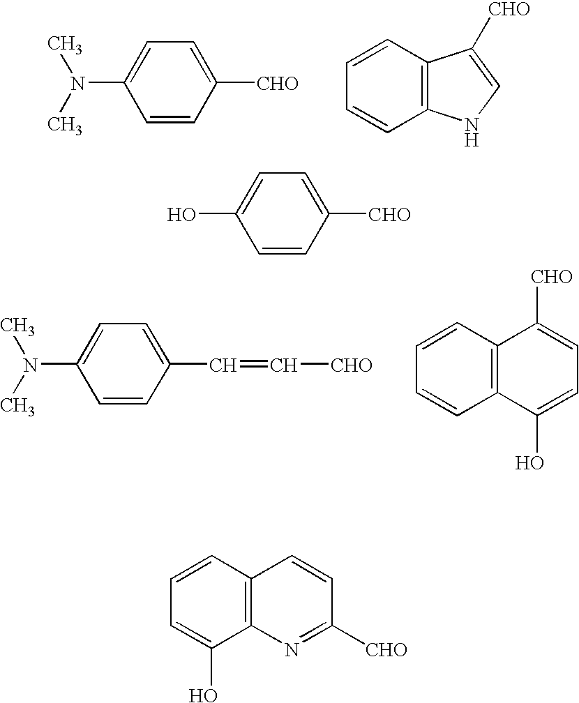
C1([CHO])=CC=C(N(C)C)C=C1.C12=C(C=CC=C1)C([CHO])=CN2.C1(C=C[CHO])=CC=C(N(C)C)C=C1.C12=C(C=CC=C1)C([CHO])=CC=C2O.C1([CHO])=CC=C(O)C=C1.C12=C(C=CC=C1O)C=CC([CHO])=N2
